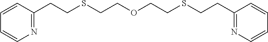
C1=CN=C(CCSCCOCCSCCC2=NC=CC=C2)C=C1
